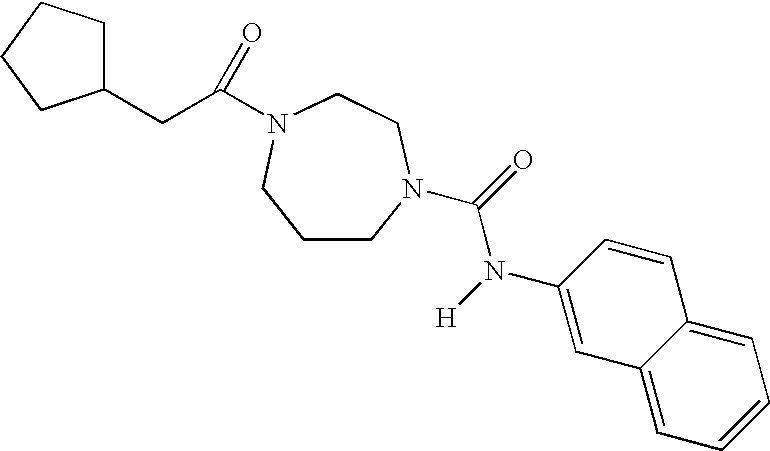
C1CN(C(=O)N([H])C2=CC3=CC=CC=C3C=C2)CCN(C(CC2CCCC2)=O)C1
